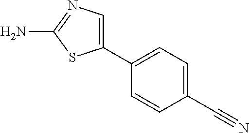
C1(C#N)=CC=C(C2=CN=C(N)S2)C=C1
